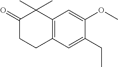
C1(=O)CCC2=C(C1(C)C)C=C(OC)C(CC)=C2
